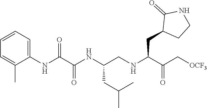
C1=CC=C(NC(C(NC(CNC(C(C[OCF3])=O)CC2CCNC2=O)CC(C)C)=O)=O)C(C)=C1
